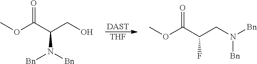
[DAST].[THF].O(C(C(CO)N([Bn])[Bn])=O)C.O(C(C(CN([Bn])[Bn])F)=O)C
